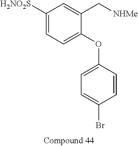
C1([H2NO2S])=CC=C(OC2=CC=C(Br)C=C2)C(C[NHMe])=C1
